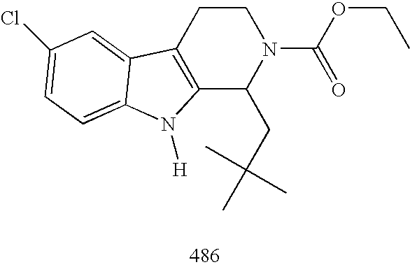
C12=C(CCN(C(OCC)=O)C1CC(C)(C)C)C1=CC(Cl)=CC=C1N2[H]
